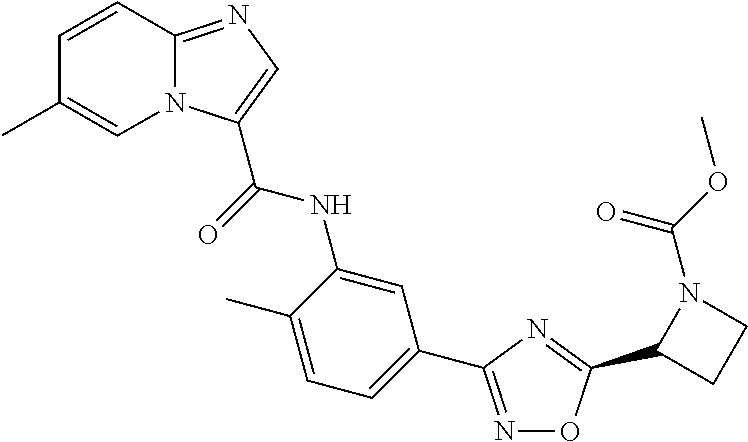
N1=C(C2=CC=C(C)C(NC(=O)C3=CN=C4N3C=C(C)C=C4)=C2)N=C(C2CCN2C(=O)OC)O1
